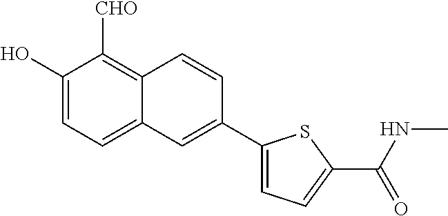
C1(O)=CC=C2C(=C1[CHO])C=CC(C1=CC=C(C(NC)=O)S1)=C2
